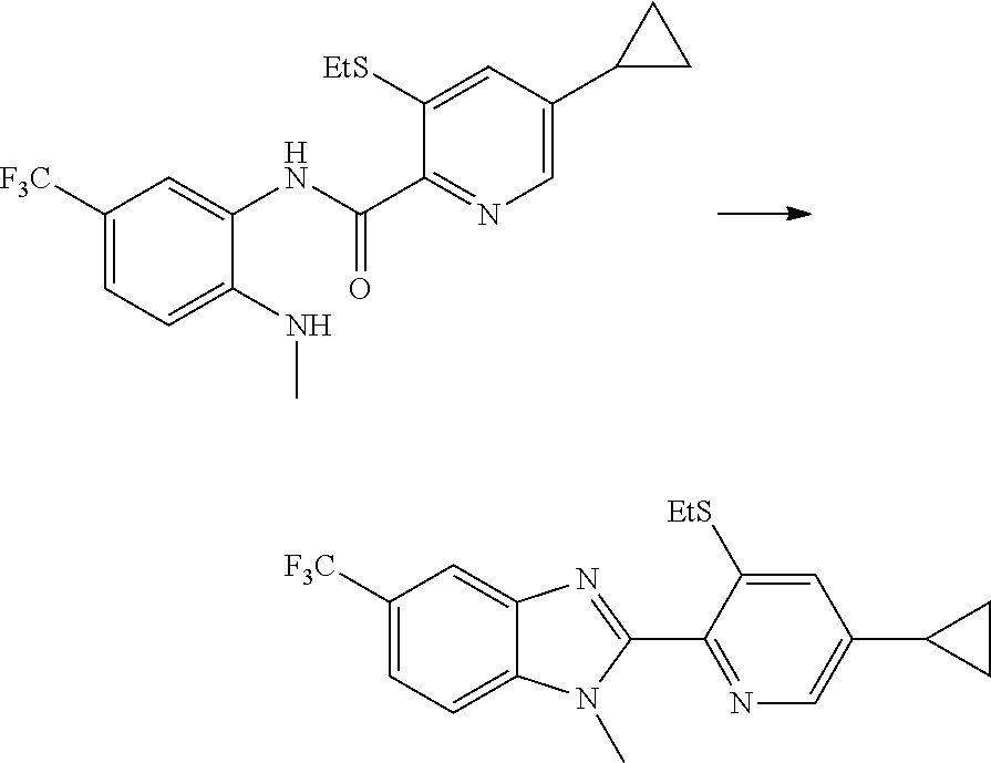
C1([F3C])=CC=C(NC)C(NC(=O)C2=NC=C(C3CC3)C=C2[EtS])=C1.C1([F3C])=CC=C2C(=C1)N=C(C1=NC=C(C3CC3)C=C1[EtS])N2C
